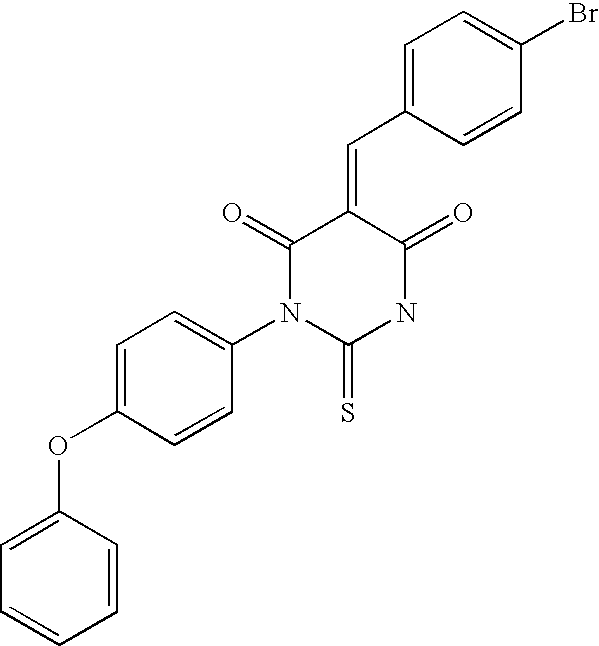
O=C1C(=CC2=CC=C(Br)C=C2)C(=O)NC(=S)N1C1=CC=C(OC2=CC=CC=C2)C=C1
